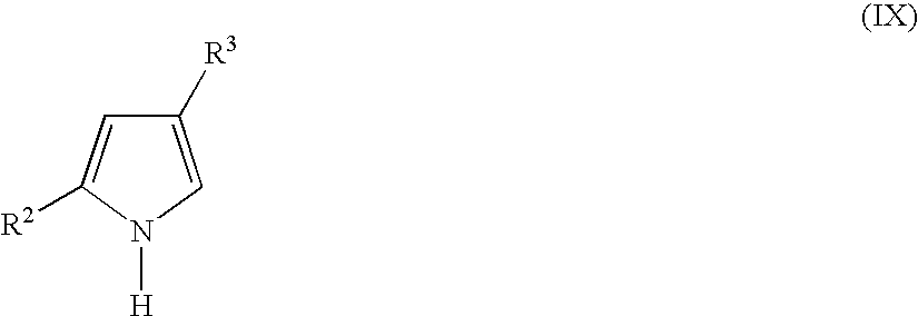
C1([R3])=CN([H])C([R2])=C1
